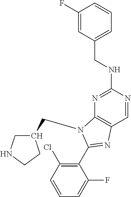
C1(F)=CC(CNC2=NC3=C(C=N2)N=C(C2=C(Cl)C=CC=C2F)N3CC2CNCC2)=CC=C1
